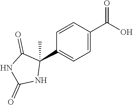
C1=CC(C(O)=O)=CC=C1C1(C)C(=O)NC(=O)N1
